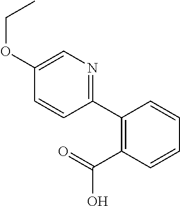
C1(OCC)=CN=C(C2=C(C(=O)O)C=CC=C2)C=C1
